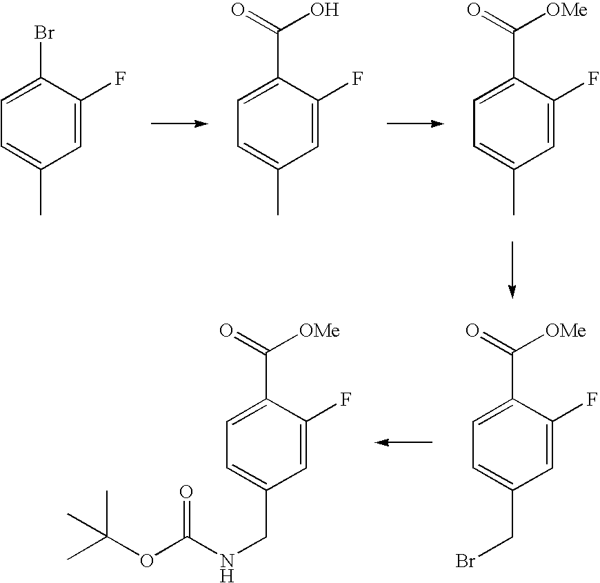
C1=C(F)C(Br)=CC=C1C.C1=C(F)C(C(=O)O)=CC=C1C.C1=C(F)C(C(=O)[OMe])=CC=C1C.C1=C(F)C(C(=O)[OMe])=CC=C1CBr.C1=C(F)C(C(=O)[OMe])=CC=C1CNC(OC(C)(C)C)=O
